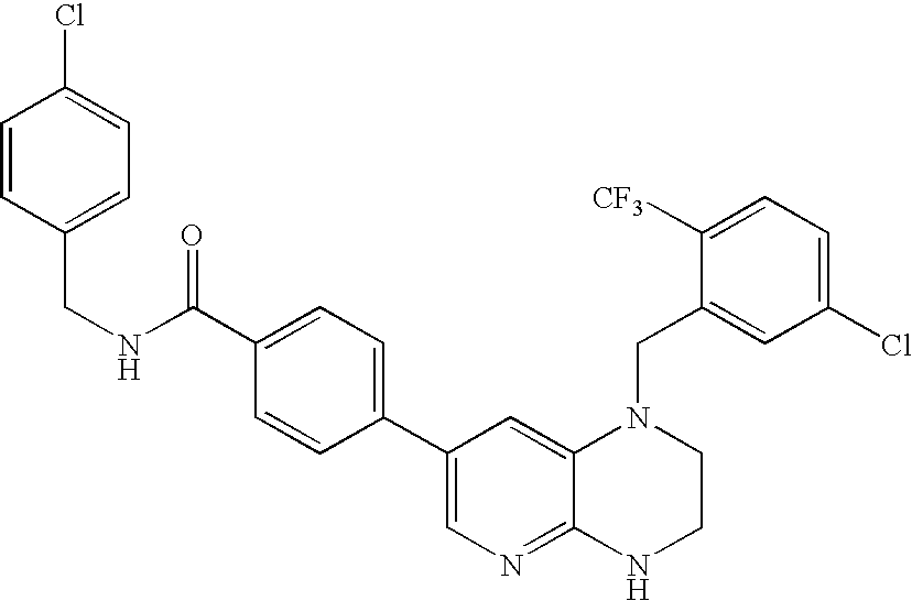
C1(C2=CC=C(C(=O)NCC3=CC=C(Cl)C=C3)C=C2)=CN=C2C(=C1)N(CC1=CC(Cl)=CC=C1[CF3])CCN2
